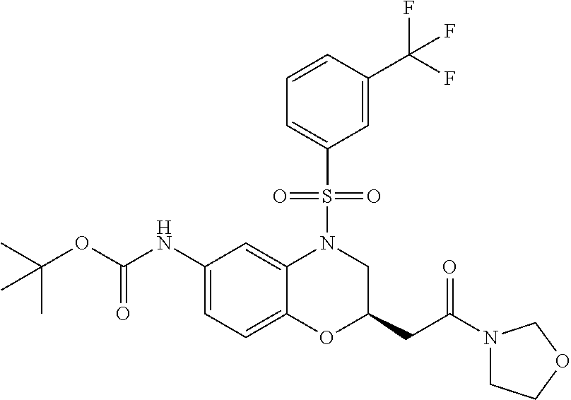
C1(NC(OC(C)(C)C)=O)=CC=C2C(=C1)N(S(C1=CC=CC(C(F)(F)F)=C1)(=O)=O)CC(CC(=O)N1CCOC1)O2
